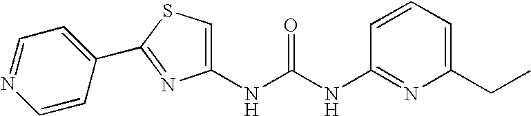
C1(NC(NC2=NC(CC)=CC=C2)=O)=CSC(C2=CC=NC=C2)=N1
